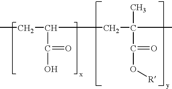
CCC(CC(C)(C(O[R])=O)C)C(=O)O
